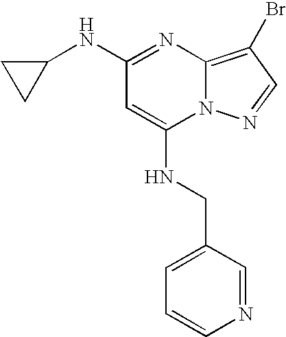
C1(NC2CC2)=NC2=C(Br)C=NN2C(NCC2=CC=CN=C2)=C1
